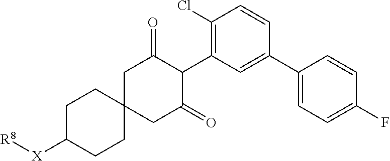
C1C([X][R8])CCC2(C1)CC(=O)C(C1=C(Cl)C=CC(C3=CC=C(F)C=C3)=C1)C(=O)C2
